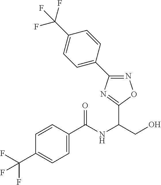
C1=CC(C(NC(CO)C2=NC(C3=CC=C(C(F)(F)F)C=C3)=NO2)=O)=CC=C1C(F)(F)F
